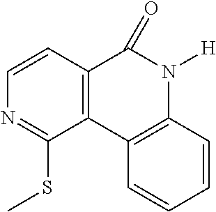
C12=C(C3=C(N([H])C1=O)C=CC=C3)C(SC)=NC=C2
